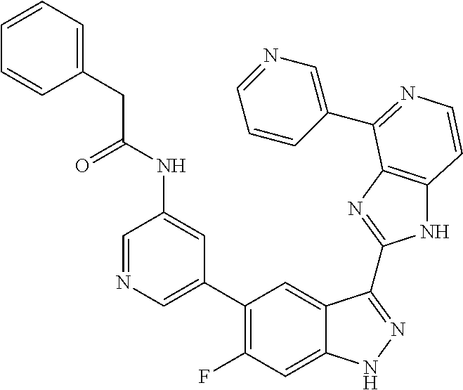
C1=C(C2=C(F)C=C3C(=C2)C(C2=NC4=C(N2)C=CN=C4C2=CN=CC=C2)=NN3)C=C(NC(=O)CC2=CC=CC=C2)C=N1
